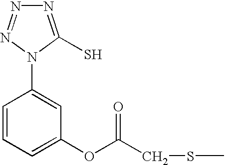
N1=C(S)N(C2=CC(OC(CSC)=O)=CC=C2)N=N1
